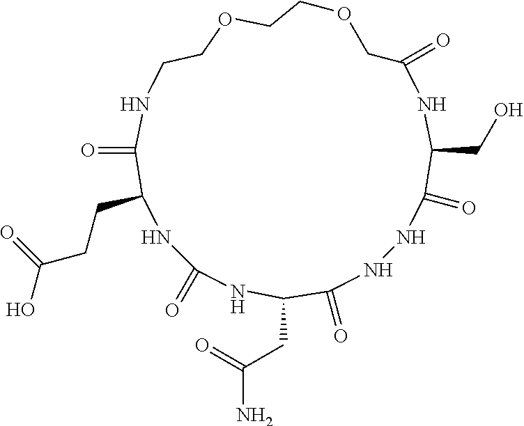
C1(=O)NNC(=O)C(CC(N)=O)NC(=O)NC(CCC(O)=O)C(=O)NCCOCCOCC(=O)NC1CO
